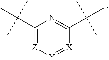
C1(C(C)(C)C)=[Z][Y]=[X]C(C(C)(C)C)=N1
